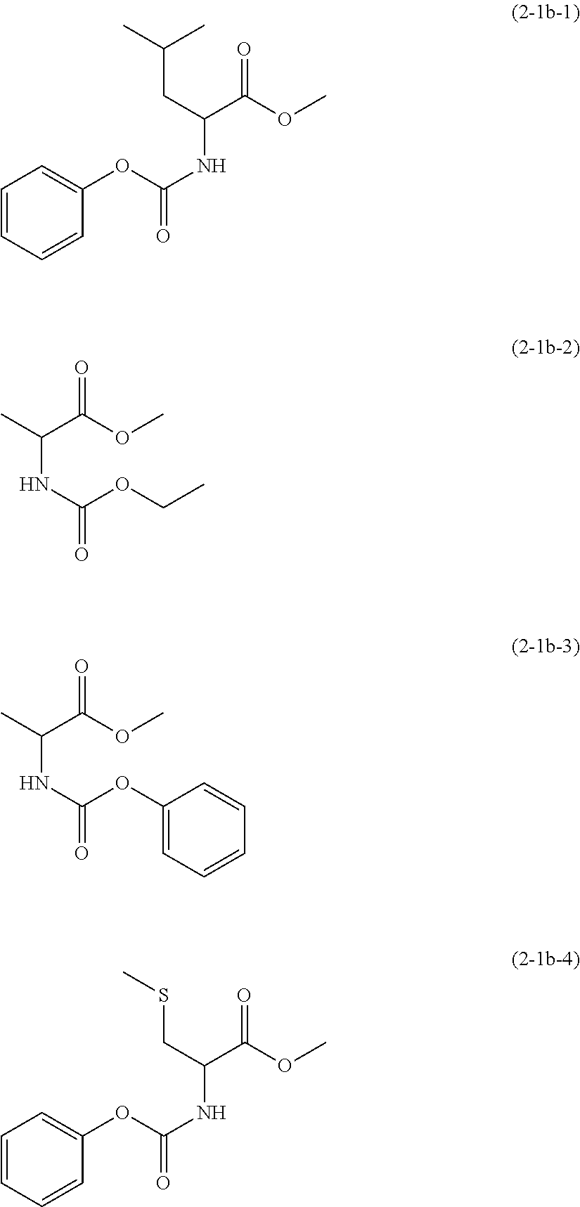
C1=CC=CC(OC(NC(CC(C)C)C(OC)=O)=O)=C1.C(NC(OCC)=O)(C(OC)=O)C.C(NC(OC1=CC=CC=C1)=O)(C(OC)=O)C.C1=CC=CC(OC(NC(CSC)C(OC)=O)=O)=C1
